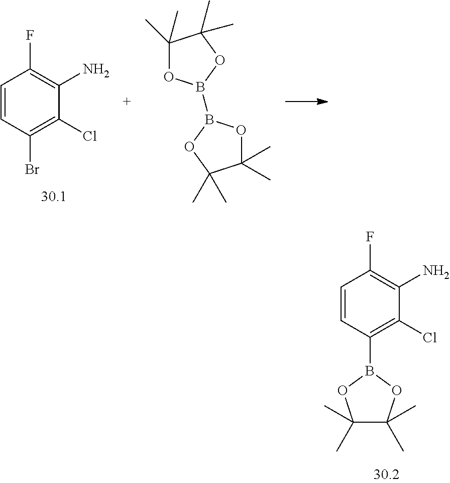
C1=CC(Br)=C(Cl)C(N)=C1F.C1(C)(C)OB(B2OC(C)(C)C(C)(C)O2)OC1(C)C.C1=CC(B2OC(C)(C)C(C)(C)O2)=C(Cl)C(N)=C1F
